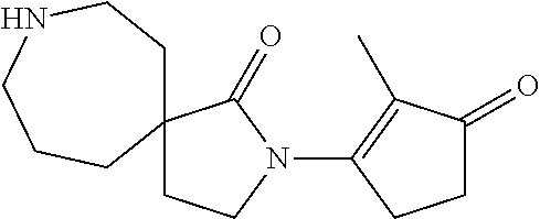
C12(CCN(C3=C(C)C(=O)CC3)C1=O)CCNCCC2
